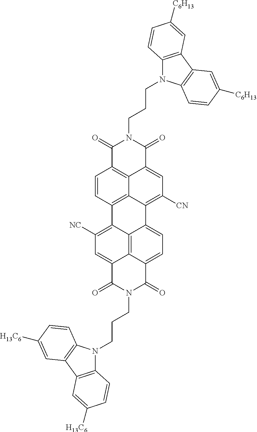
C1=CC2=C3C4=C1C(=O)N(CCCN1C5=C(C6=C1C=CC([C6H13])=C6)C=C([C6H13])C=C5)C(=O)C4=CC([CN])=C3C1=CC=C3C4=C1C2=C([NC])C=C4C(=O)N(CCCN1C2=C(C4=C1C=CC([H13C6])=C4)C=C([H13C6])C=C2)C3=O
